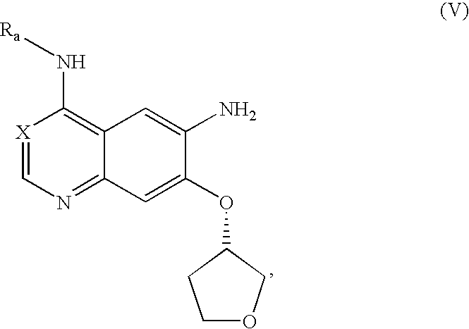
N(C1=C2C(=NC=[X]1)C=C(OC1COCC1)C(N)=C2)[Ra]
